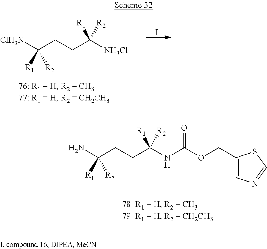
NC(CCC(NC(OCC1=CN=CS1)=O)([R1])[R2])([R1])[R2].[ClH3N]C(CCC([NH3Cl])([R1])[R2])([R1])[R2].I
